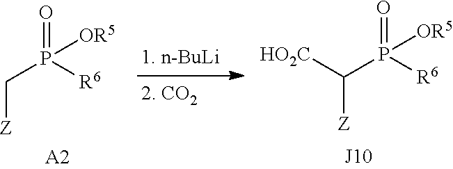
C(P([R6])(=O)[OR5])[Z].[A2].[HO2C]C(P([R6])(=O)[OR5])[Z]
